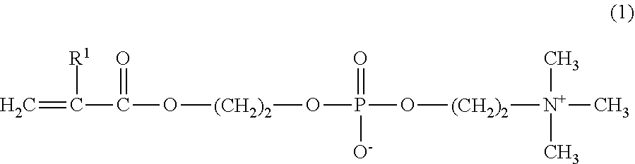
[N+](C)([(CH2)2]OP(=O)([O-])O[(CH2)2]OC(C(=C)[R1])=O)(C)C
